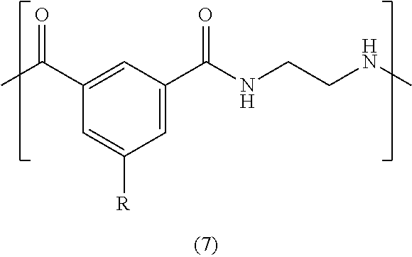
CC(C1=CC(C(NCCNC)=O)=CC([R])=C1)=O
